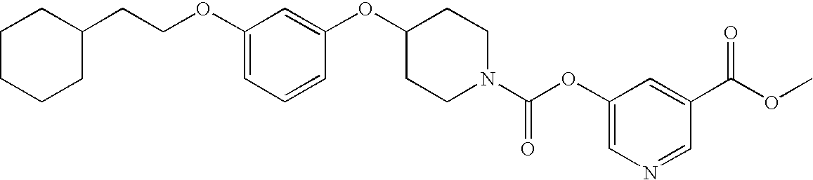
C1CCCC(CCOC2=CC=CC(OC3CCN(C(OC4=CN=CC(C(OC)=O)=C4)=O)CC3)=C2)C1
